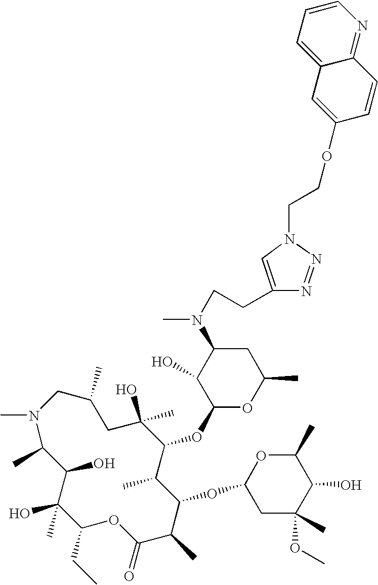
CN1C(C)C(O)C(O)(C)C(CC)OC(=O)C(C)C(OC2CC(C)(OC)C(O)C(C)O2)C(C)C(OC2OC(C)CC(N(CCC3=CN(CCOC4=CC5=CC=CN=C5C=C4)N=N3)C)C2O)C(C)(O)CC(C)C1
